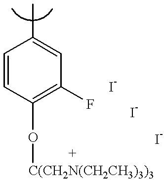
C1=CC(O[C(CH2N(CH2CH3)3)3])=C(F)C=C1C
